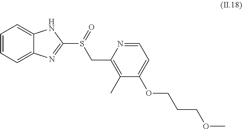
C1=CC=C2C(=C1)NC(S(CC1=C(C)C(OCCCOC)=CC=N1)=O)=N2
